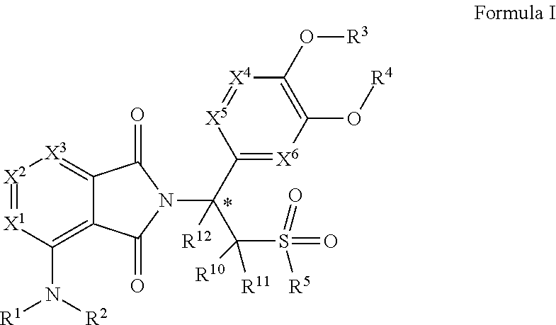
[X2]1=[X1]C(N([R1])[R2])=C2C(=[X3]1)C(=O)N(C(C1=[X6]C(O[R4])=C(O[R3])[X4]=[X5]1)(C(S([R5])(=O)=O)([R10])[R11])[R12])C2=O
